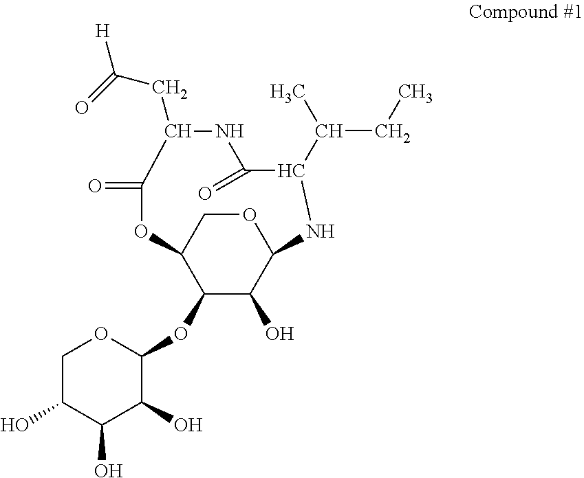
C1(OC2OCC(O)C(O)C2O)C(O)C2OCC1OC(=O)C(CC([H])=O)NC(=O)C(C(C)CC)N2
